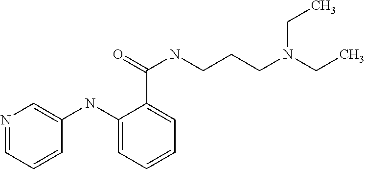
C1=NC=C(NC2=CC=CC=C2C(=O)NCCCN(CC)CC)C=C1
